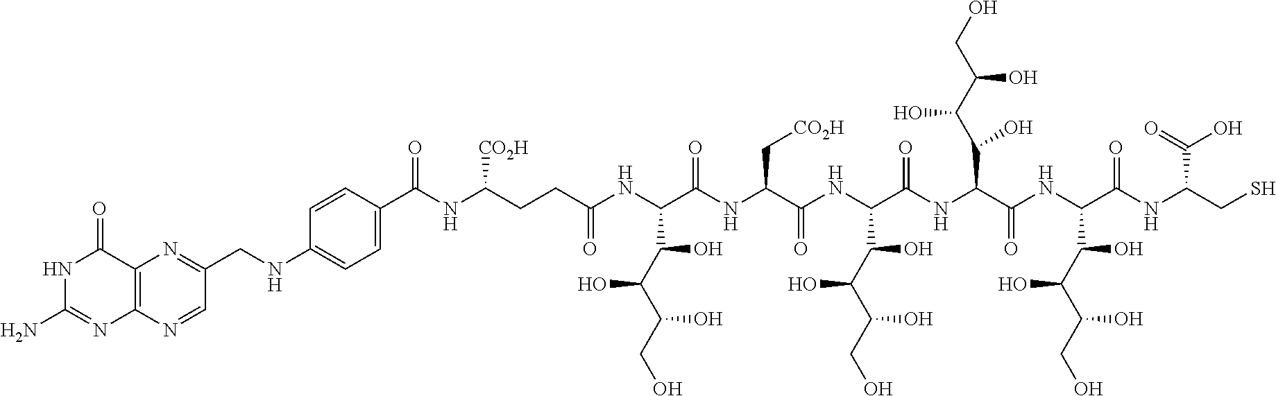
N1C(N)=NC2=C(C1=O)N=C(CNC1=CC=C(C(NC(CCC(NC(C(NC(C(NC(C(NC(C(NC(C(NC(CS)C(=O)O)=O)C(C(C(CO)O)O)O)=O)C(C(C(CO)O)O)O)=O)C(C(C(CO)O)O)O)=O)C[CO2H])=O)C(C(C(CO)O)O)O)=O)[CO2H])=O)C=C1)C=N2
